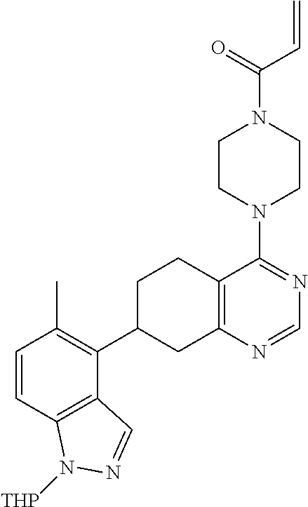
C1=CC2=C(C(C3CC4=C(CC3)C(N3CCN(C(=O)C=C)CC3)=NC=N4)=C1C)C=NN2[THP]
